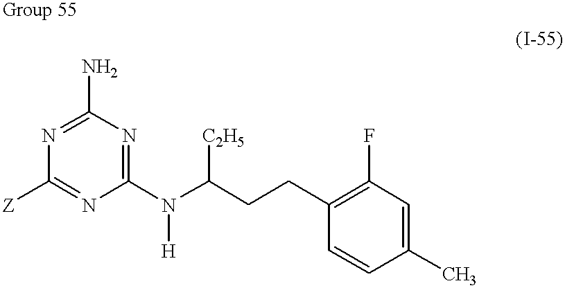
C1(N)=NC([Z])=NC(N(C(CCC2=C(F)C=C(C)C=C2)[C2H5])[H])=N1
